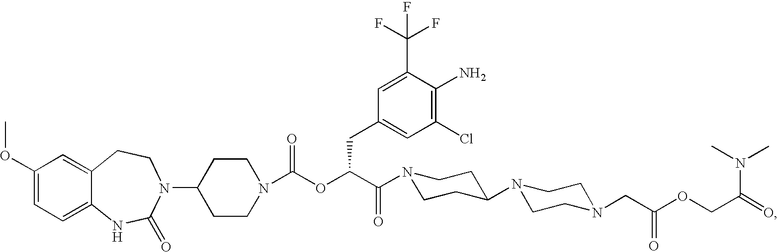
C1(OC)=CC=C2C(=C1)CCN(C1CCN(C(OC(C(=O)N3CCC(N4CCN(CC(OCC(N(C)C)=O)=O)CC4)CC3)CC3=CC(Cl)=C(N)C(C(F)(F)F)=C3)=O)CC1)C(=O)N2
